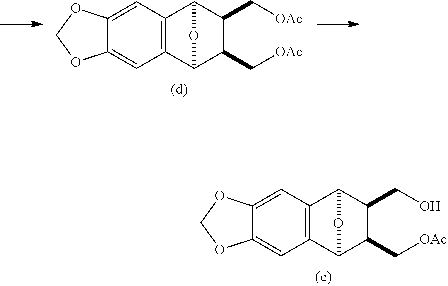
C12=CC3=C(C=C1OCO2)C1C(C[OAc])C(CO)C3O1.C12=CC3=C(C=C1OCO2)C1C(C[OAc])C(C[OAc])C3O1
